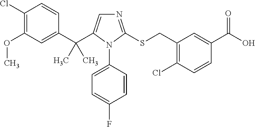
C1(Cl)=C(OC)C=C(C(C2=CN=C(SCC3=C(Cl)C=CC(C(O)=O)=C3)N2C2=CC=C(F)C=C2)(C)C)C=C1
